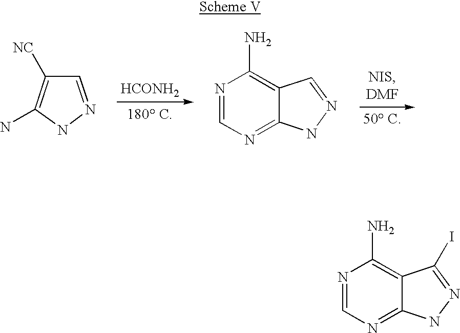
C1=NNC(N)=C1[NC].[HCONH2].N1=CN=C2C(=C1N)C=NN2.N1=CN=C2C(=C1N)C(I)=NN2
